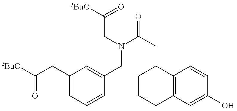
[tBuO]C(CC1=CC=CC(CN(C(CC2CCCC3=C2C=CC(O)=C3)=O)CC([tBuO])=O)=C1)=O
